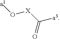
[a1]O[X]C([a3])=O
